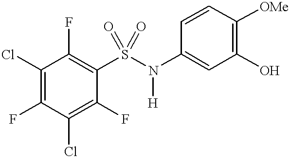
C1(Cl)=C(F)C(Cl)=C(F)C(S(N([H])C2=CC(O)=C([OMe])C=C2)(=O)=O)=C1F
